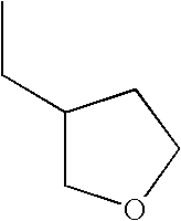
C(C)C1COCC1
